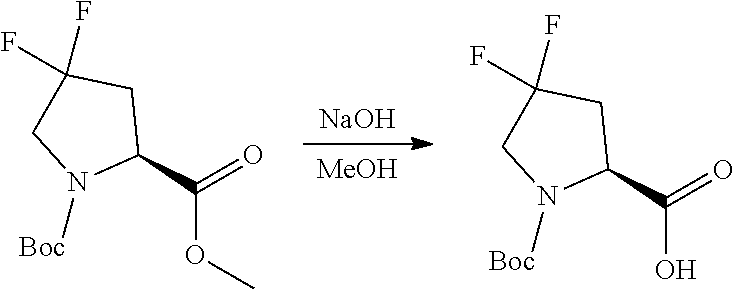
[NaOH].[MeOH].C1(C(=O)O)CC(F)(F)CN1[Boc].C1(C(=O)OC)CC(F)(F)CN1[Boc]
